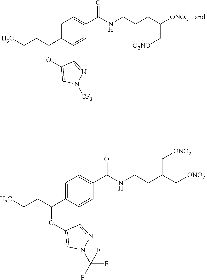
C1=C(C(CCC)OC2=CN([CF3])N=C2)C=CC(C(NCCCC(C[O2NO])[ONO2])=O)=C1.C1=C(C(CCC)OC2=CN(C(F)(F)F)N=C2)C=CC(C(NCCC(C[ONO2])C[ONO2])=O)=C1
